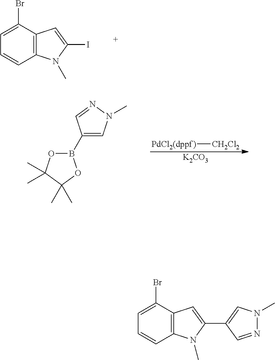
[PdCl2(dppf)][CH2Cl2].[K2CO3].B1(C2=CN(C)N=C2)OC(C)(C)C(C)(C)O1.C1=C(Br)C2=C(C=C1)N(C)C(I)=C2.C1=C(Br)C2=C(C=C1)N(C)C(C1=CN(C)N=C1)=C2
